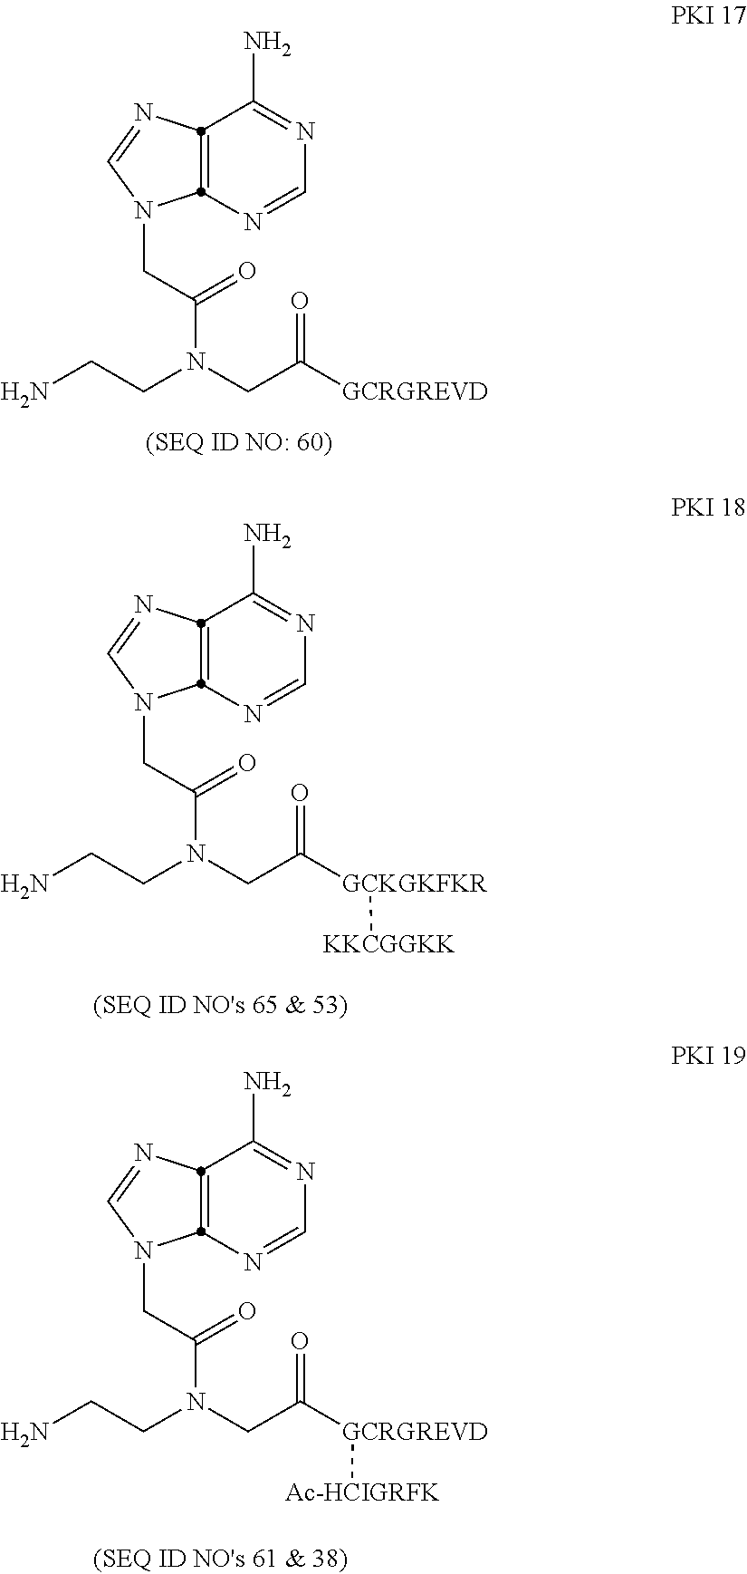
N1=CN=C(N)C2=C1N(CC(N(CC([GCRGREVD])=O)CCN)=O)C=N2.N1=CN=C(N)C2=C1N(CC(N(CC([GCKGKFKR][KKCGGKK])=O)CCN)=O)C=N2.N1=CN=C(N)C2=C1N(CC(N(CC([GCRGREVD][Ac-HCIGRFK])=O)CCN)=O)C=N2
